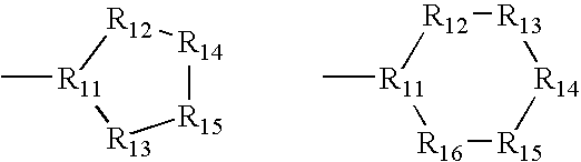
[R15]1[R14][R12][R11](C)[R13]1.[R11]1(C)[R16][R15][R14][R13][R12]1
